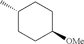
C1(C)CCC([OMe])CC1
